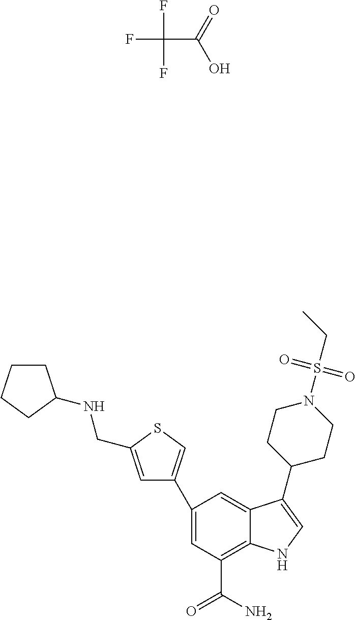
FC(F)(C(=O)O)F.C1=C(C2=CSC(CNC3CCCC3)=C2)C=C2C(=C1C(N)=O)NC=C2C1CCN(S(CC)(=O)=O)CC1
